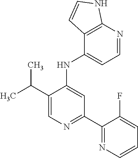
N(C1=CC(C2=NC=CC=C2F)=NC=C1C(C)C)C1=CC=NC2=C1C=CN2
